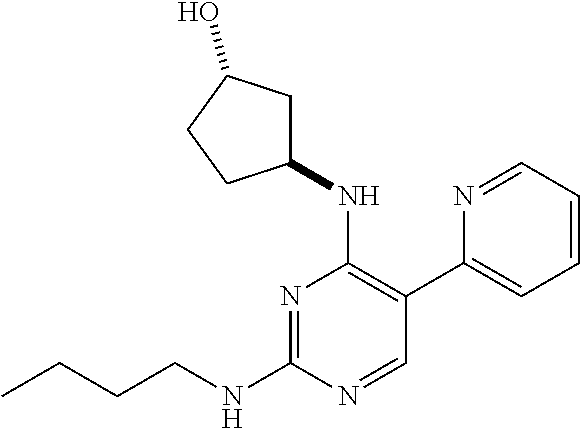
N1=C(NCCCC)N=CC(C2=CC=CC=N2)=C1NC1CC(O)CC1
